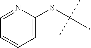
C1=C(SC(C)(C)C)N=CC=C1
